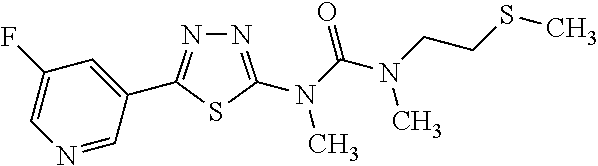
N1=C(N(C(N(CCSC)C)=O)C)SC(C2=CC(F)=CN=C2)=N1
